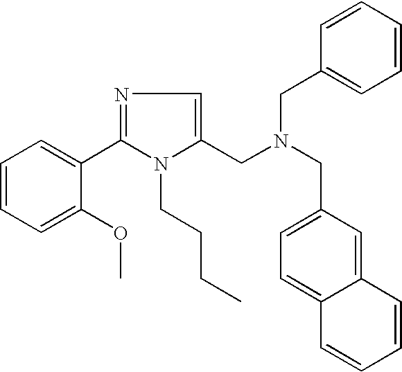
N1=C(C2=CC=CC=C2OC)N(CCCC)C(CN(CC2=CC=CC=C2)CC2=CC=C3C(=C2)C=CC=C3)=C1
